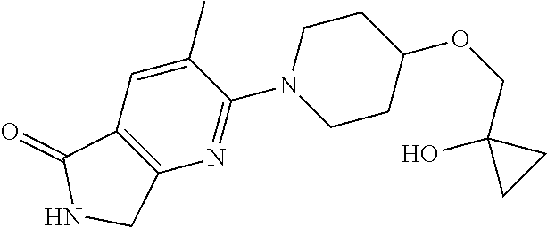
CC1=CC2=C(N=C1N1CCC(OCC3(O)CC3)CC1)CNC2=O
